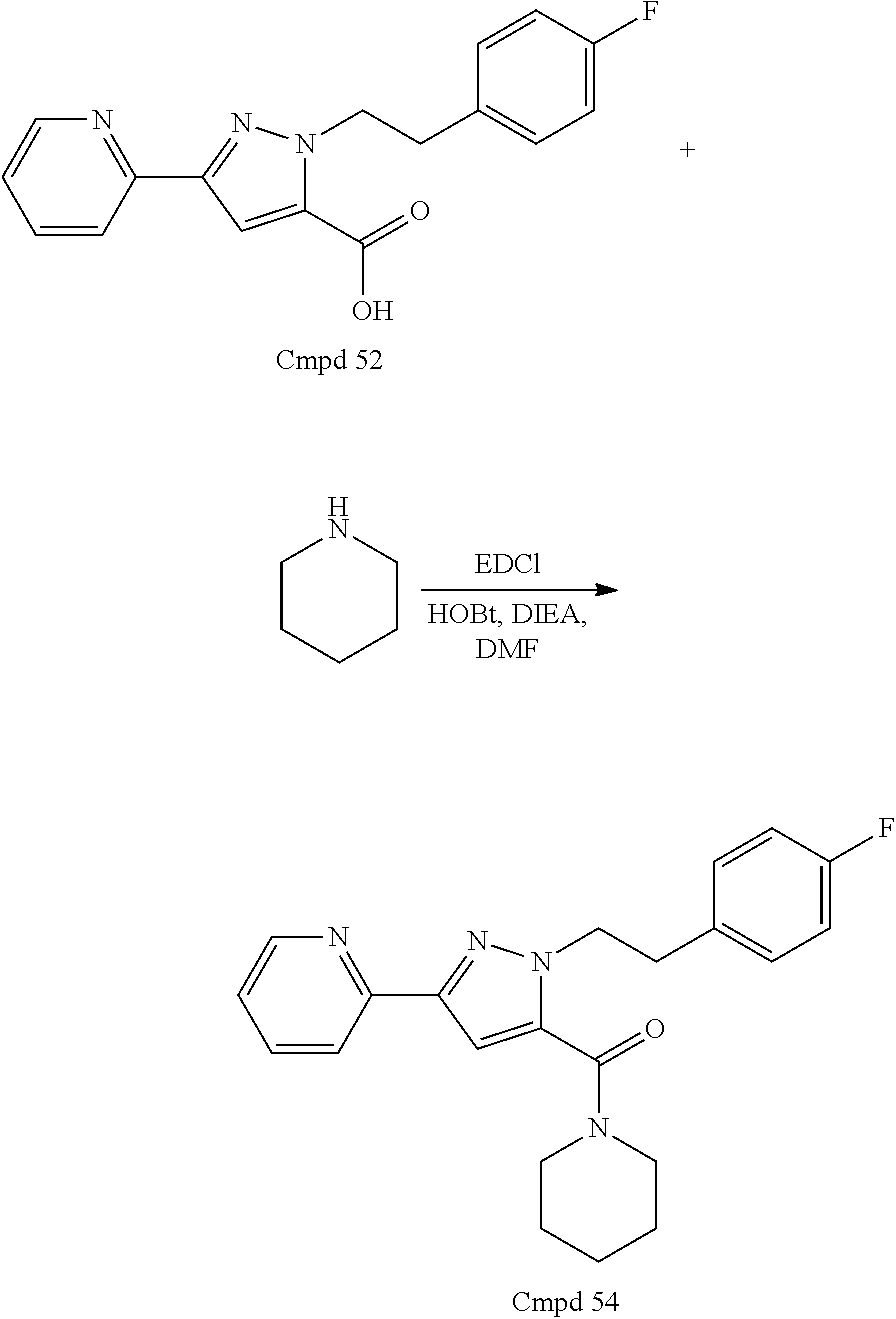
C1=CC(C2=NN(CCC3=CC=C(F)C=C3)C(C(=O)N3CCCCC3)=C2)=NC=C1.C1=CC(C2=NN(CCC3=CC=C(F)C=C3)C(C(=O)O)=C2)=NC=C1.C1CCCCN1
